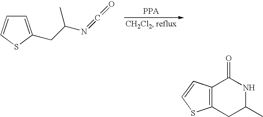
C1=C(CC(N=C=O)C)SC=C1.C12=C(CC(C)NC1=O)SC=C2
